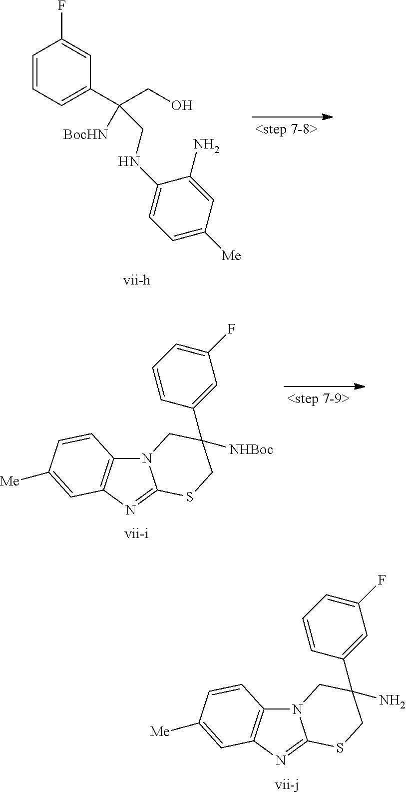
C1=CC=C(C(CO)([BocHN])CNC2=CC=C([Me])C=C2N)C=C1F.N12C3=C(N=C1SCC(C1=CC(F)=CC=C1)([NHBoc])C2)C=C([Me])C=C3.N12C3=C(N=C1SCC(C1=CC(F)=CC=C1)(N)C2)C=C([Me])C=C3
